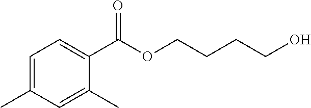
C1=C(C)C=C(C)C(C(OCCCCO)=O)=C1
